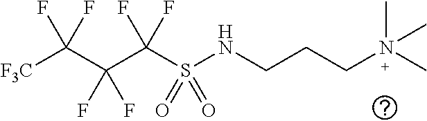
[F3C]C(C(C(S(NCCCN(C)(C)C)(=O)=O)(F)F)(F)F)(F)F
